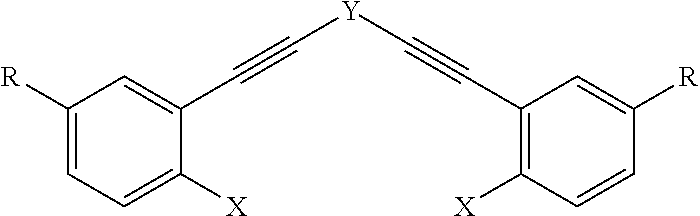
C(#CC1=CC([R])=CC=C1[X])[Y]C#CC1=C([X])C=CC([R])=C1
